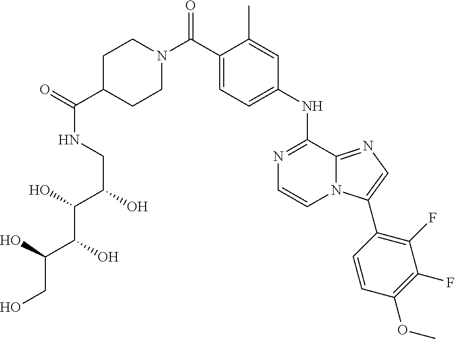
N1=C(NC2=CC=C(C(N3CCC(C(=O)NCC(O)C(O)C(O)C(O)CO)CC3)=O)C(C)=C2)C2=NC=C(C3=C(F)C(F)=C(OC)C=C3)N2C=C1
